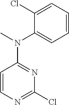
C1=CC=C(Cl)C(N(C2=NC(Cl)=NC=C2)C)=C1
